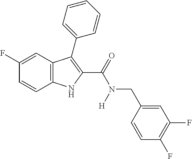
C1(F)=CC2=C(C=C1)NC(C(=O)N(CC1=CC(F)=C(F)C=C1)[H])=C2C1=CC=CC=C1
